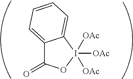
C12=CC=CC=C1I([OAc])([OAc])([OAc])OC2=O
